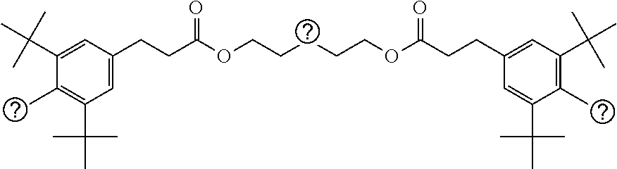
C1(C)=C(C(C)(C)C)C=C(CCC(OCCCCCOC(CCC2=CC(C(C)(C)C)=C(C)C(C(C)(C)C)=C2)=O)=O)C=C1C(C)(C)C
